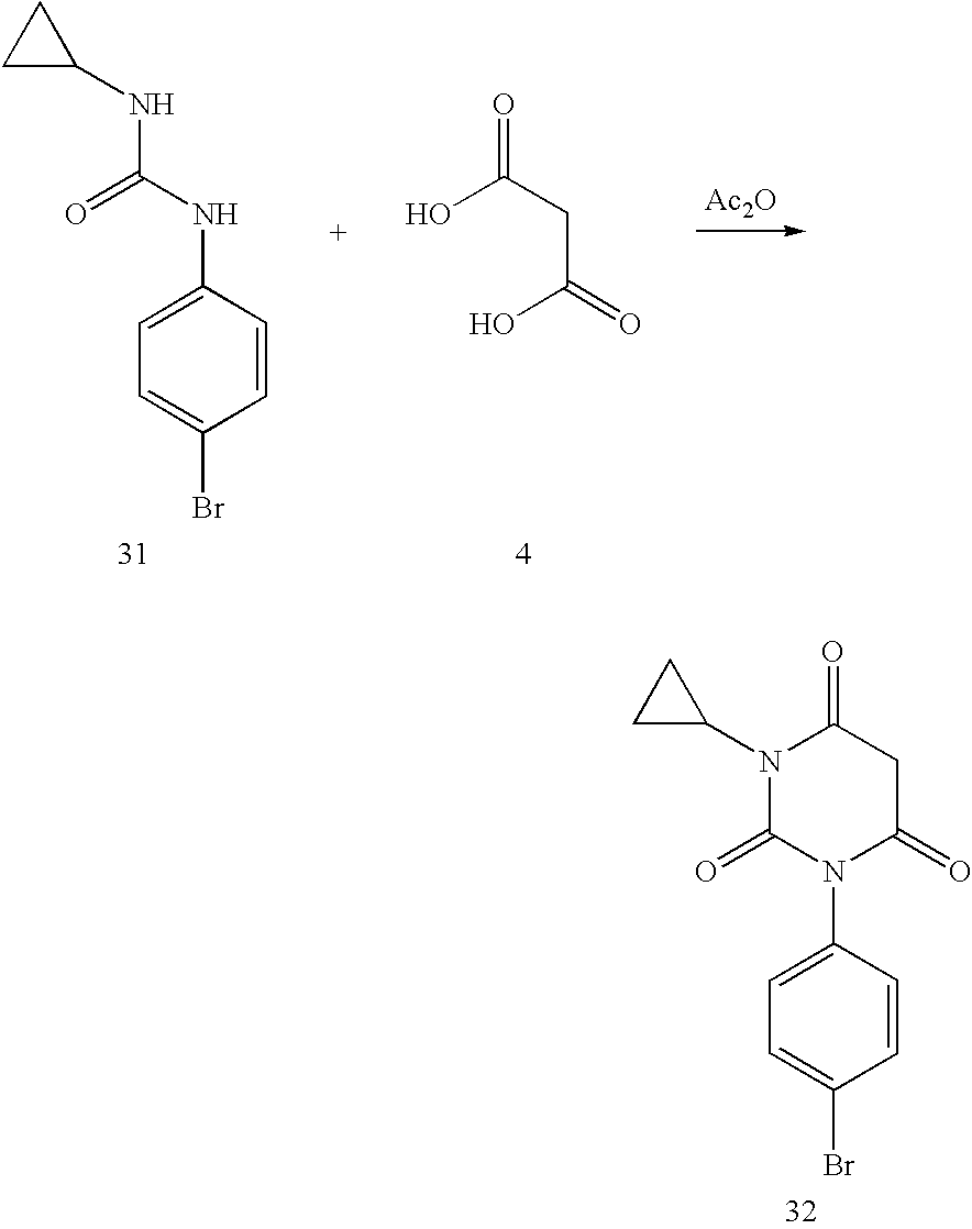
C1=CC(N2C(=O)CC(=O)N(C3CC3)C2=O)=CC=C1Br.[Ac2O].C1=CC(NC(=O)NC2CC2)=CC=C1Br.O=C(O)CC(O)=O
